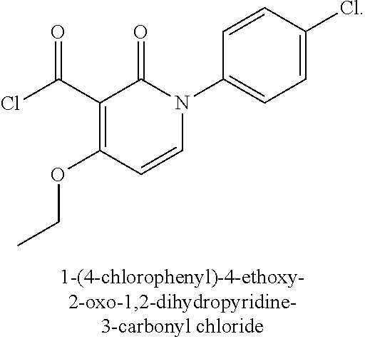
C1=C(Cl)C=CC(N2C(=O)C(C(Cl)=O)=C(OCC)C=C2)=C1
